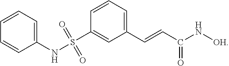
C1(NS(C2=CC(C=CC(N[OH])=O)=CC=C2)(=O)=O)=CC=CC=C1
